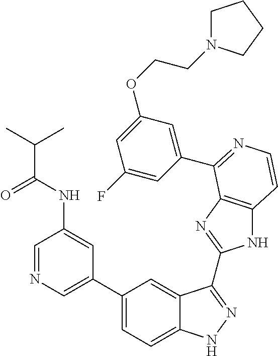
C1(C2=CN=CC(NC(=O)C(C)C)=C2)=CC=C2C(=C1)C(C1=NC3=C(N1)C=CN=C3C1=CC(OCCN3CCCC3)=CC(F)=C1)=NN2
